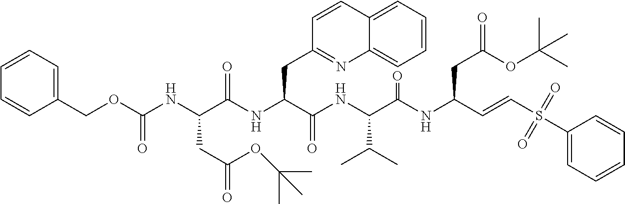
N(C(C(NC(C(NC(C=CS(C1=CC=CC=C1)(=O)=O)CC(=O)OC(C)(C)C)=O)C(C)C)=O)CC1=NC2=CC=CC=C2C=C1)C(C(NC(OCC1=CC=CC=C1)=O)CC(=O)OC(C)(C)C)=O
